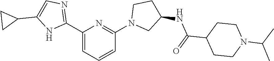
C1(C2=CC=CC(N3CC(NC(C4CCN(C(C)C)CC4)=O)CC3)=N2)=NC=C(C2CC2)N1
